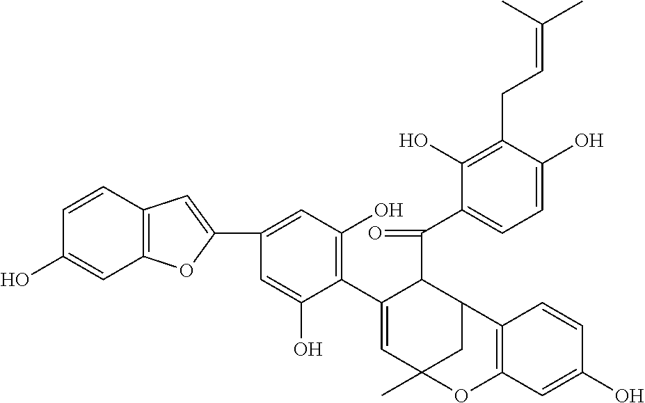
C12=C(OC(C3=CC(O)=C(C4=CC5(C)CC(C4C(=O)C4=CC=C(O)C(CC=C(C)C)=C4O)C4=C(C=C(O)C=C4)O5)C(O)=C3)=C1)C=C(O)C=C2
